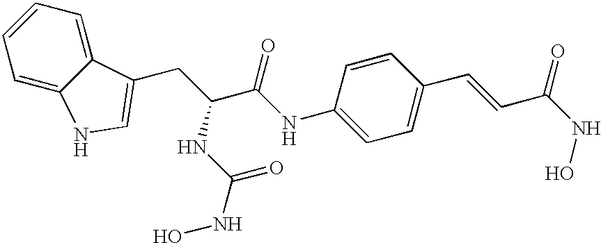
N(C1=CC=C(C=CC(NO)=O)C=C1)C(C(CC1=CNC2=CC=CC=C21)NC(NO)=O)=O
